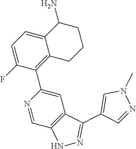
C1=C(F)C(C2=CC3=C(C=N2)NN=C3C2=CN(C)N=C2)=C2C(=C1)C(N)CCC2
